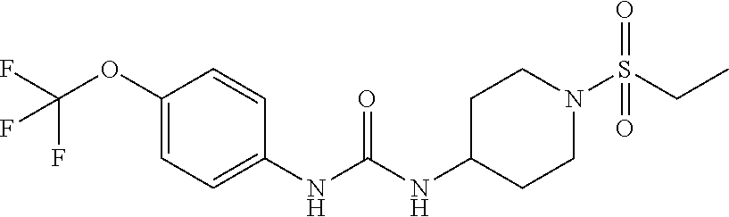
C1(OC(F)(F)F)=CC=C(NC(NC2CCN(S(CC)(=O)=O)CC2)=O)C=C1
